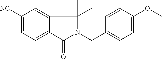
C1([NC])=CC=C2C(=C1)C(C)(C)N(CC1=CC=C(OC)C=C1)C2=O
